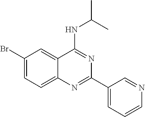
C1(Br)=CC=C2C(=C1)C(NC(C)C)=NC(C1=CC=CN=C1)=N2
